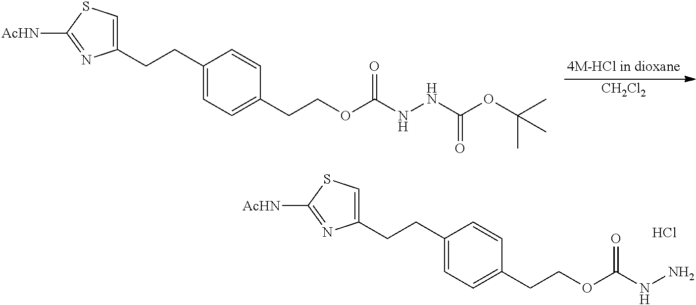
C1(CCC2=CC=C(CCOC(NN)=O)C=C2)=CSC([AcHN])=N1.Cl.C1(CCC2=CC=C(CCOC(NNC(OC(C)(C)C)=O)=O)C=C2)=CSC([AcHN])=N1.[CH2Cl2]
